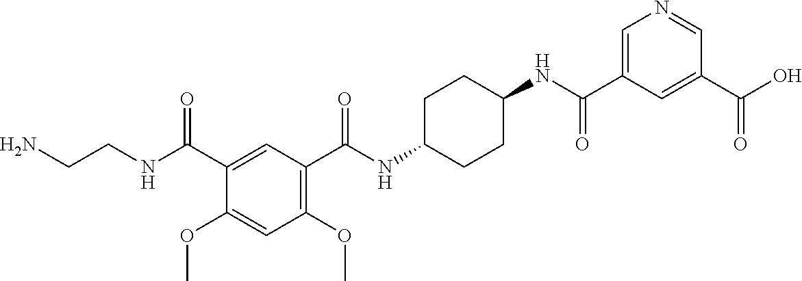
C1(C(O)=O)=CC(C(NC2CCC(NC(C3=C(OC)C=C(OC)C(C(NCCN)=O)=C3)=O)CC2)=O)=CN=C1
